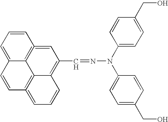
C1=C2C3=C(=CC(C=NN(C4=CC=C(CO)C=C4)C4=CC=C(CO)C=C4)=C4C3=C(=CC=C4)C=C2)C=C1
